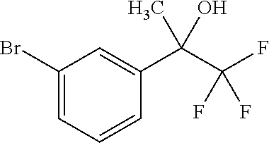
C1(Br)=CC=CC(C(C(F)(F)F)(C)O)=C1
